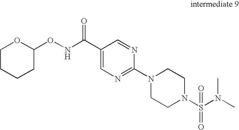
C1(C(NOC2OCCCC2)=O)=CN=C(N2CCN(S(N(C)C)(=O)=O)CC2)N=C1
